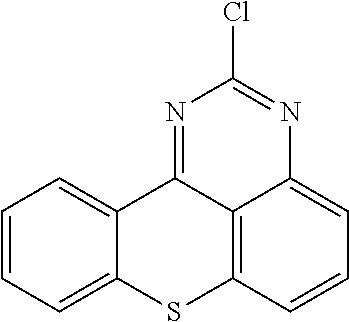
C1=CC=C2C(=C1)C1=NC(Cl)=NC3=CC=CC(=C13)S2
